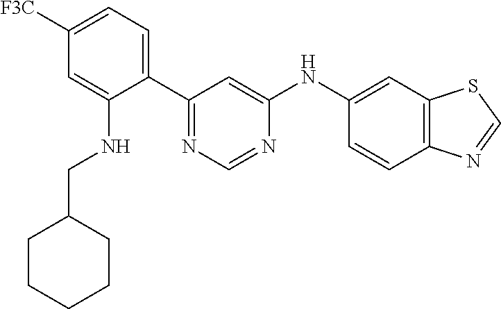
N1=CN=C(C2=CC=C([F3C])C=C2NCC2CCCCC2)C=C1NC1=CC2=C(C=C1)N=CS2
